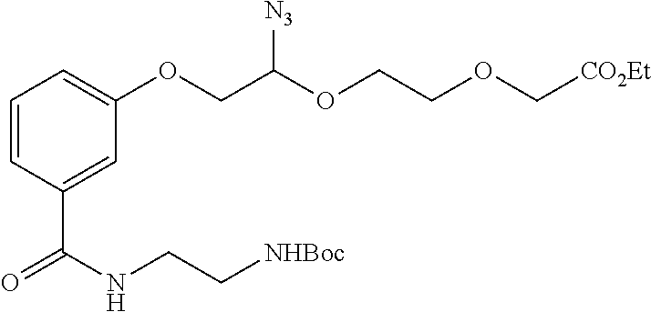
C1=CC(C(=O)NCC[NHBoc])=CC(OCC(OCCOC[CO2Et])[N3])=C1
